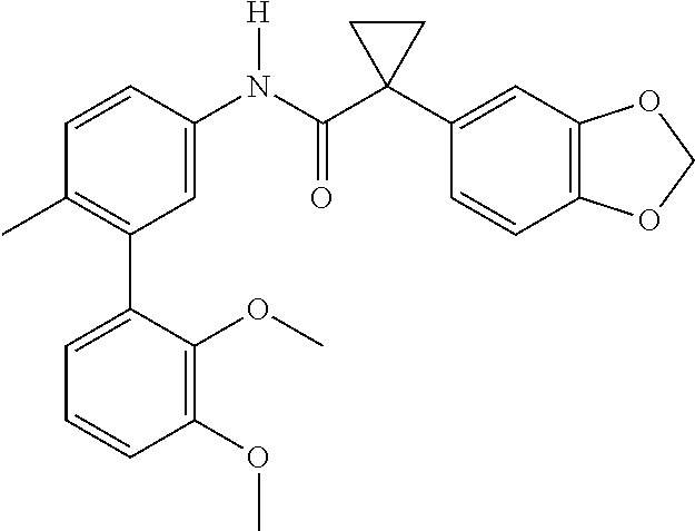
C1(C)=C(C2=CC=CC(OC)=C2OC)C=C(N(C(C2(C3=CC4=C(C=C3)OCO4)CC2)=O)[H])C=C1
